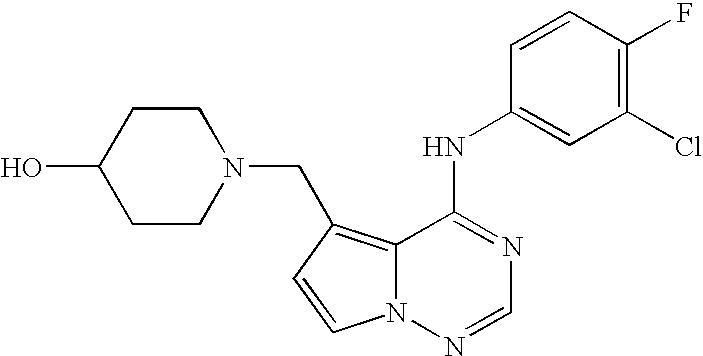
OC1CCN(CC2=C3N(N=CN=C3NC3=CC(Cl)=C(F)C=C3)C=C2)CC1
